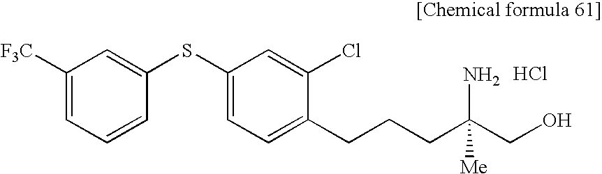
C1([F3C])=CC=CC(SC2=CC=C(CCCC(CO)(N)[Me])C(Cl)=C2)=C1.Cl
